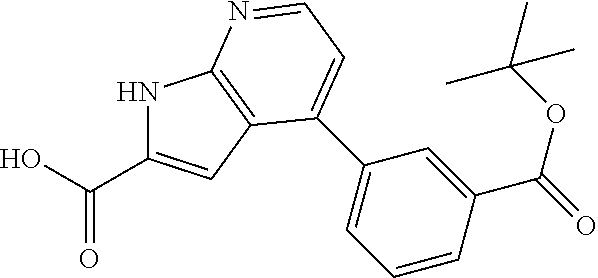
N1C(C(=O)O)=CC2=C1N=CC=C2C1=CC=CC(C(=O)OC(C)(C)C)=C1
